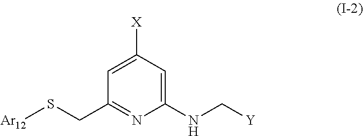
C1(CS[Ar12])=NC(NC[Y])=CC([X])=C1
